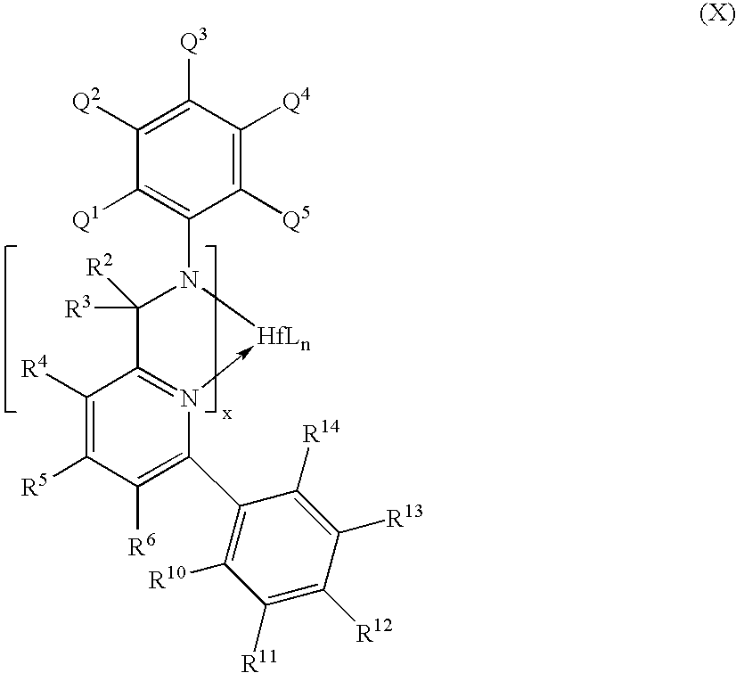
C1([R4])=C([R5])C([R6])=C(C2=C([R10])C([R11])=C([R12])C([R13])=C2[R14])N2->[HfLn]N(C3=C([Q1])C([Q2])=C([Q3])C([Q4])=C3[Q5])C([R3])([R2])C=21
